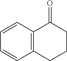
C12=C(C=CC=C1)C(=O)CCC2
